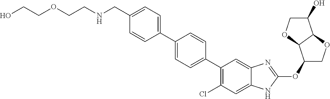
C(C1=CC=C(C2=CC=C(C3=C(Cl)C=C4C(=C3)N=C(OC3COC5C3OCC5O)N4)C=C2)C=C1)NCCOCCO
